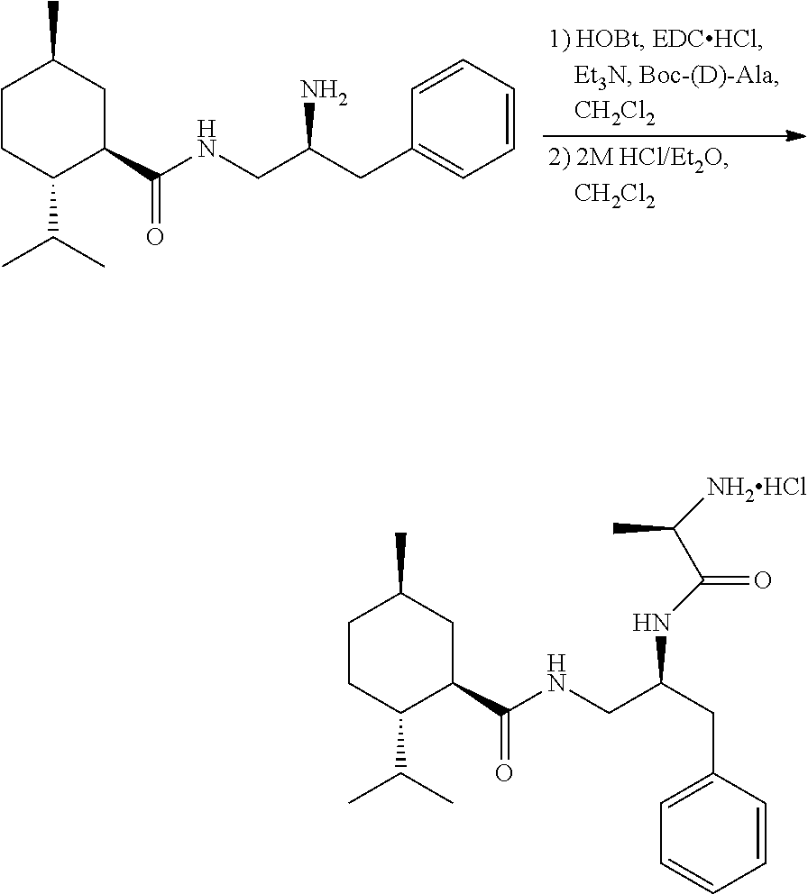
C1CC(C(C)C)C(C(NCC(CC2=CC=CC=C2)N)=O)CC1C.C1CC(C(C)C)C(C(NCC(CC2=CC=CC=C2)NC(=O)C([NH2HCl])C)=O)CC1C
